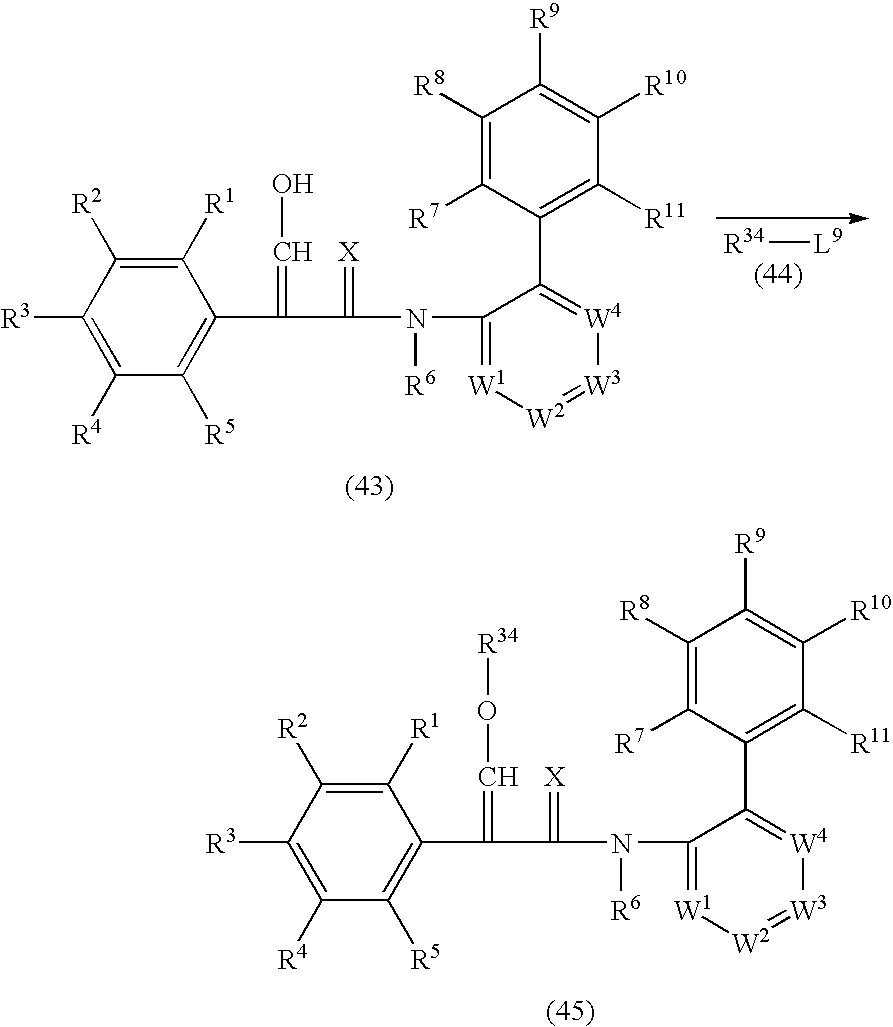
C1([R1])=C([R2])C([R3])=C([R4])C([R5])=C1C(C(=[X])N(C1=[W1][W2]=[W3][W4]=C1C1=C([R11])C([R10])=C([R9])C([R8])=C1[R7])[R6])=CO[R34].C1([R1])=C([R2])C([R3])=C([R4])C([R5])=C1C(C(=[X])N(C1=[W1][W2]=[W3][W4]=C1C1=C([R11])C([R10])=C([R9])C([R8])=C1[R7])[R6])=CO.[R34][L9]
